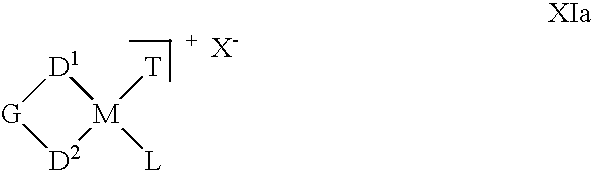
[D2]1[M]([T])([L])[D1][G]1
